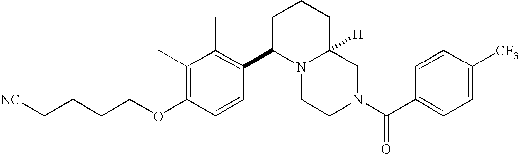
C(COC1=C(C)C(C)=C(C2N3C([H])(CCC2)CN(C(C2=CC=C([CF3])C=C2)=O)CC3)C=C1)CC[NC]
